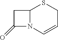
C1(=O)N2C(C1)SCC=C2
